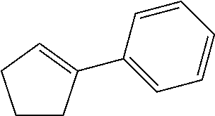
C1=CC=CC=C1C1=CCCC1
